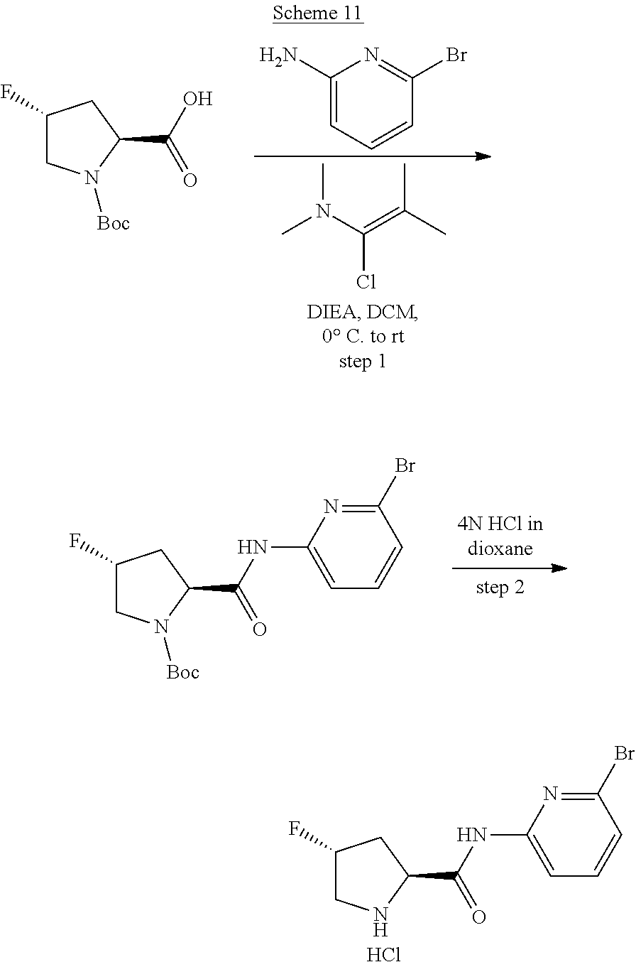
CN(C(=C(C)C)Cl)C.C1(N)=CC=CC(Br)=N1.C1(F)CN([Boc])C(C(O)=O)C1.C1(F)CN([Boc])C(C(NC2=CC=CC(Br)=N2)=O)C1.C1(F)CNC(C(NC2=CC=CC(Br)=N2)=O)C1.Cl
